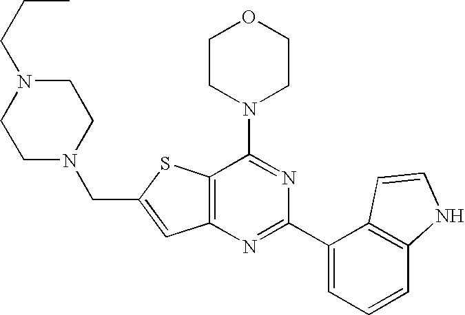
C12=C(N=C(C3=CC=CC4=C3C=CN4)N=C1N1CCOCC1)C=C(CN1CCN(CCC)CC1)S2
